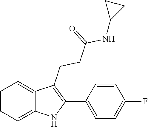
C1=CC=C2C(=C1)C(CCC(=O)NC1CC1)=C(C1=CC=C(F)C=C1)N2
